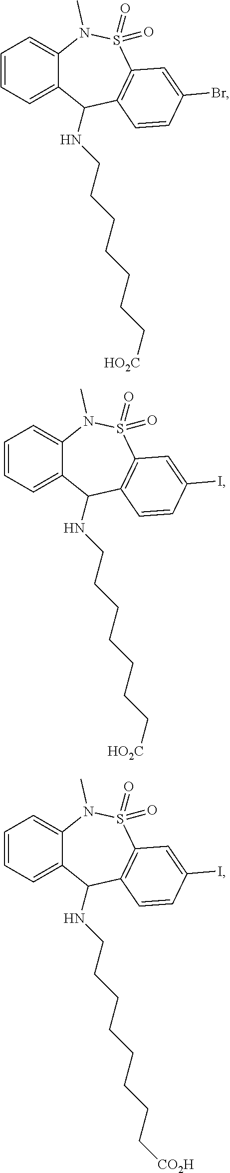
C1=CC=C2C(=C1)N(C)S(=O)(=O)C1=C(C2NCCCCCCC[HO2C])C=CC(Br)=C1.C1=CC=C2C(=C1)N(C)S(=O)(=O)C1=C(C2NCCCCCCC[HO2C])C=CC(I)=C1.C1=CC=C2C(=C1)N(C)S(=O)(=O)C1=C(C2NCCCCCCCC[CO2H])C=CC(I)=C1
